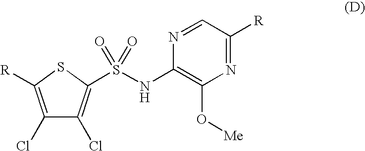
C1(Cl)=C([R])SC(S(NC2=C(O[Me])N=C([R])C=N2)(=O)=O)=C1Cl
